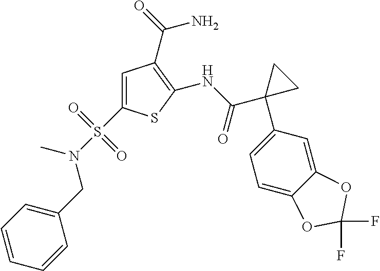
C1=CC=CC(CN(S(C2=CC(C(=O)N)=C(NC(C3(C4=CC=C5C(=C4)OC(F)(F)O5)CC3)=O)S2)(=O)=O)C)=C1
